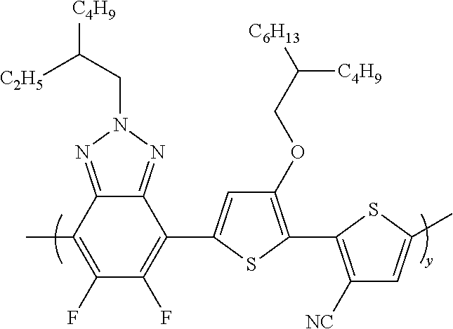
C1(OCC([C6H13])[C4H9])=C(C2=C([NC])C=C(C)S2)SC(C2=C(F)C(F)=C(C)C3=NN(CC([C4H9])[C2H5])N=C23)=C1
